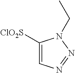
[ClO2S]C1=CN=NN1CC
